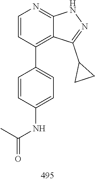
N1C2=NC=CC(C3=CC=C(NC(C)=O)C=C3)=C2C(C2CC2)=N1
